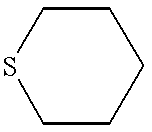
S1CCCCC1
